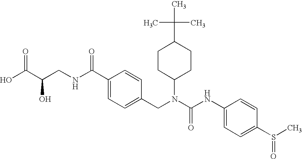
OC(C(CNC(C1=CC=C(CN(C(NC2=CC=C(S(=O)C)C=C2)=O)C2CCC(C(C)(C)C)CC2)C=C1)=O)O)=O
